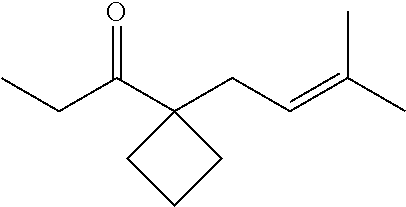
C(=C(C)C)CC1(C(CC)=O)CCC1
